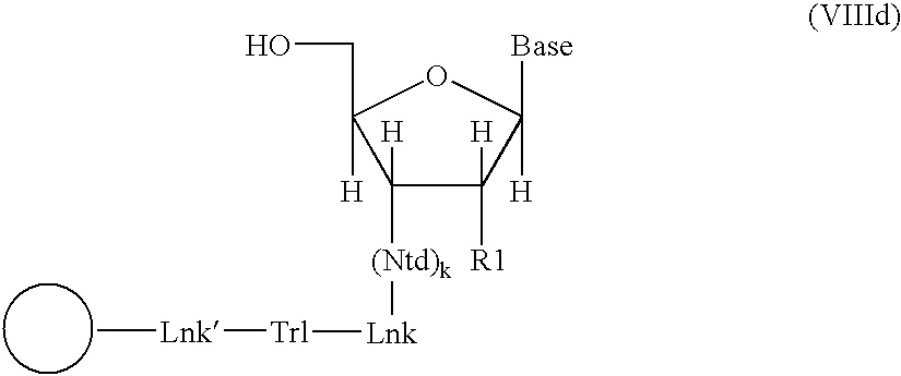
C1([H])([(Ntd)k][Lnk][Trl][Lnk]C)C([H])([R1])C([Base])([H])OC1(CO)[H]
